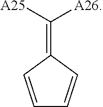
C(=C1C=CC=C1)([A26])[A25]
